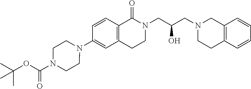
C1=CC2=C(C=C1N1CCN(C(OC(C)(C)C)=O)CC1)CCN(CC(CN1CCC3=C(C1)C=CC=C3)O)C2=O
